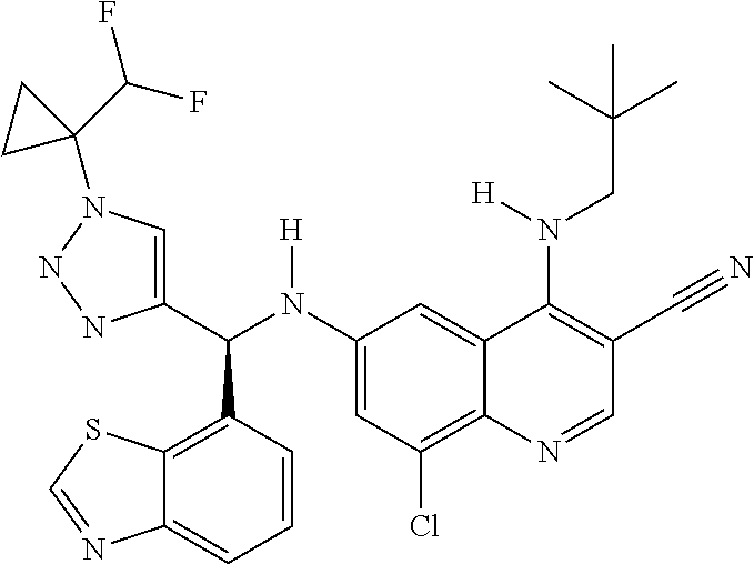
C1(N(C(C2=CN(C3(C(F)F)CC3)NN2)C2=C3C(=CC=C2)N=CS3)[H])=CC(Cl)=C2C(=C1)C(N(CC(C)(C)C)[H])=C(C#N)C=N2
